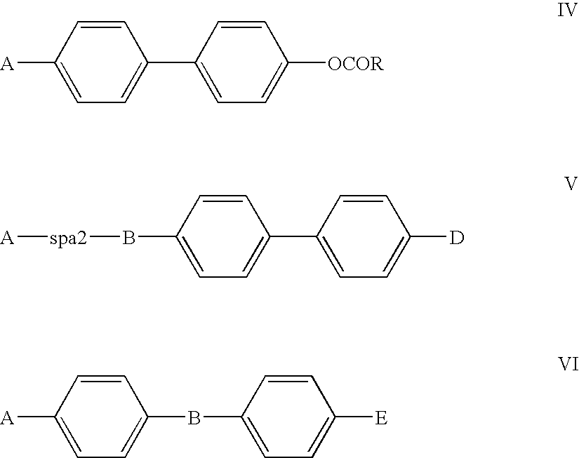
[A]C1=CC=C(C2=CC=C([OCOR])C=C2)C=C1.[A][spa2]BC1=CC=C(C2=CC=C([D])C=C2)C=C1.[A]C1=CC=C(BC2=CC=C([E])C=C2)C=C1
